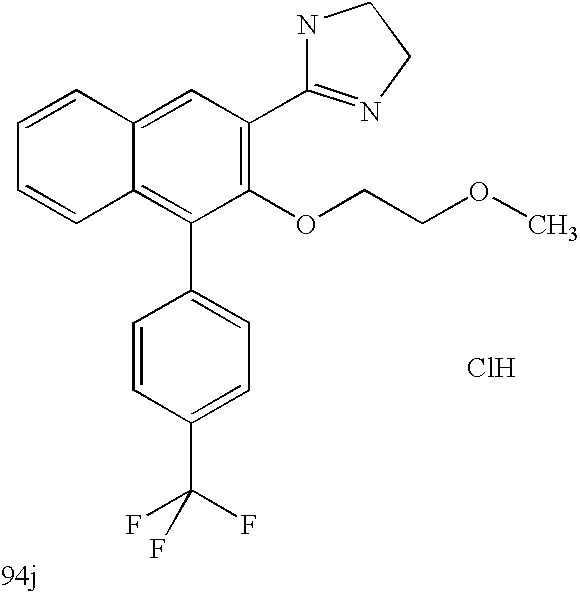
C1=C2C(=C(C3=CC=C(C(F)(F)F)C=C3)C(OCCOC)=C1C1=NCCN1)C=CC=C2.Cl
